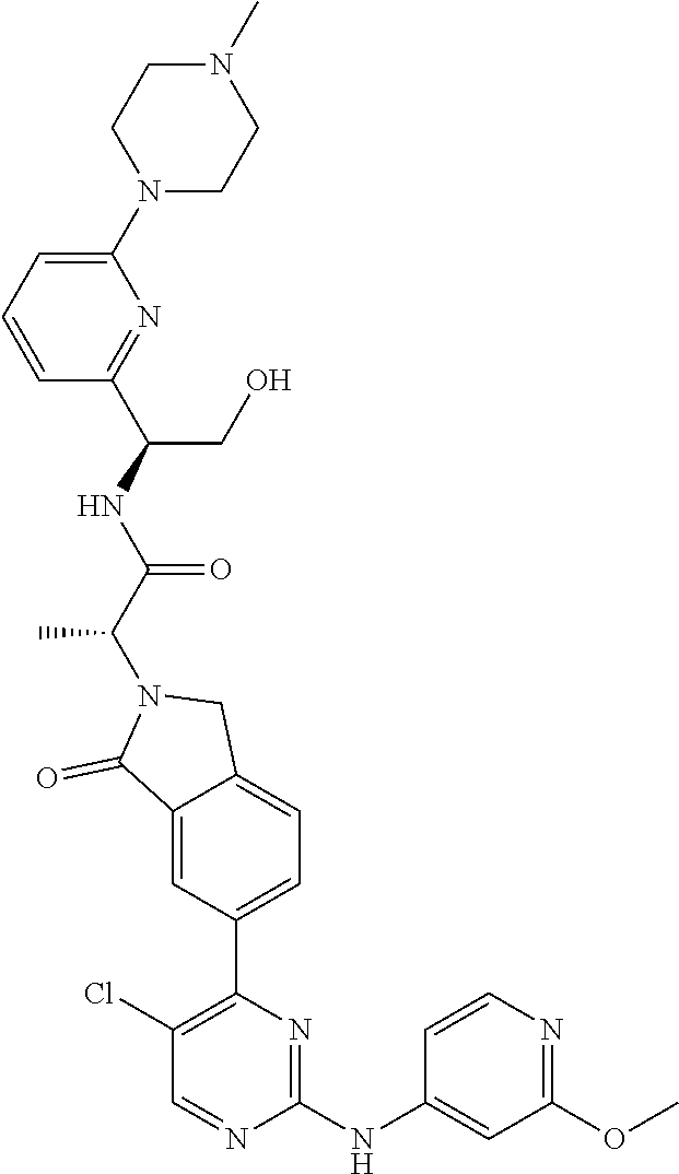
C1(NC2=CC(OC)=NC=C2)=NC(C2=CC=C3C(=C2)C(=O)N(C(C(NC(CO)C2=NC(N4CCN(C)CC4)=CC=C2)=O)C)C3)=C(Cl)C=N1
